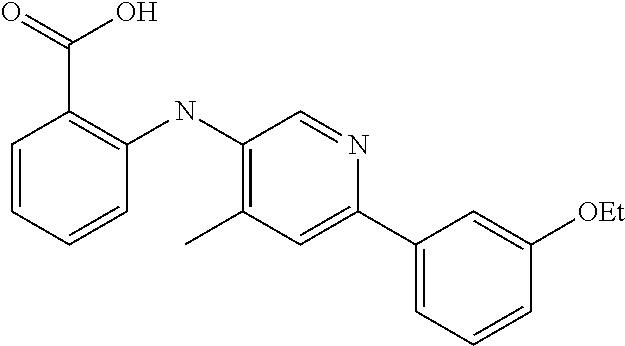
C1=CC=CC(NC2=C(C)C=C(C3=CC=CC([OEt])=C3)N=C2)=C1C(=O)O
